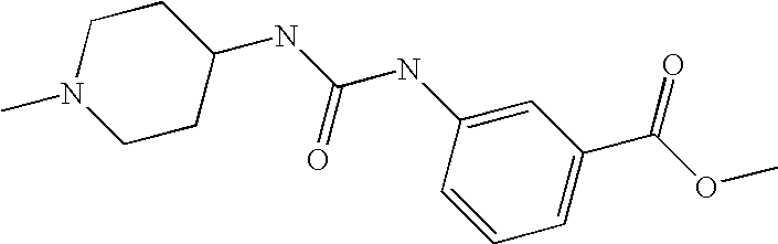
C1CN(C)CCC1NC(NC1=CC(C(=O)OC)=CC=C1)=O
